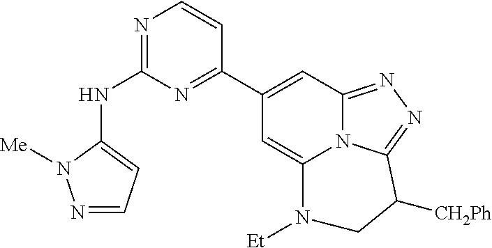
N1=CC=C(NC2=NC=CC(C3=CC4=NN=C5N4C(=C3)N([Et])CC5[CH2Ph])=N2)N1[Me]
